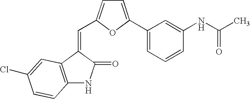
C(C1=CC=C(C2=CC=CC(NC(C)=O)=C2)O1)=C1C(=O)NC2=C1C=C(Cl)C=C2
